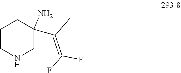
C1CNCC(N)(C(=C(F)F)C)C1
